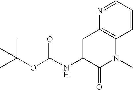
C1=CC=NC2=C1N(C)C(=O)C(NC(OC(C)(C)C)=O)C2
